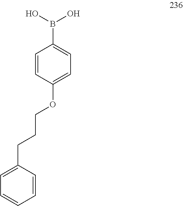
C(CCOC1=CC=C(B(O)O)C=C1)C1=CC=CC=C1
